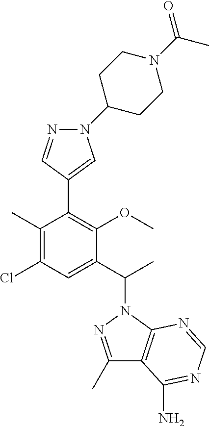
C1(C)=C(Cl)C=C(C(N2N=C(C)C3=C2N=CN=C3N)C)C(OC)=C1C1=CN(C2CCN(C(C)=O)CC2)N=C1
